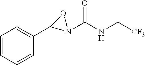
C1=CC=CC(C2N(C(NC[CF3])=O)O2)=C1
